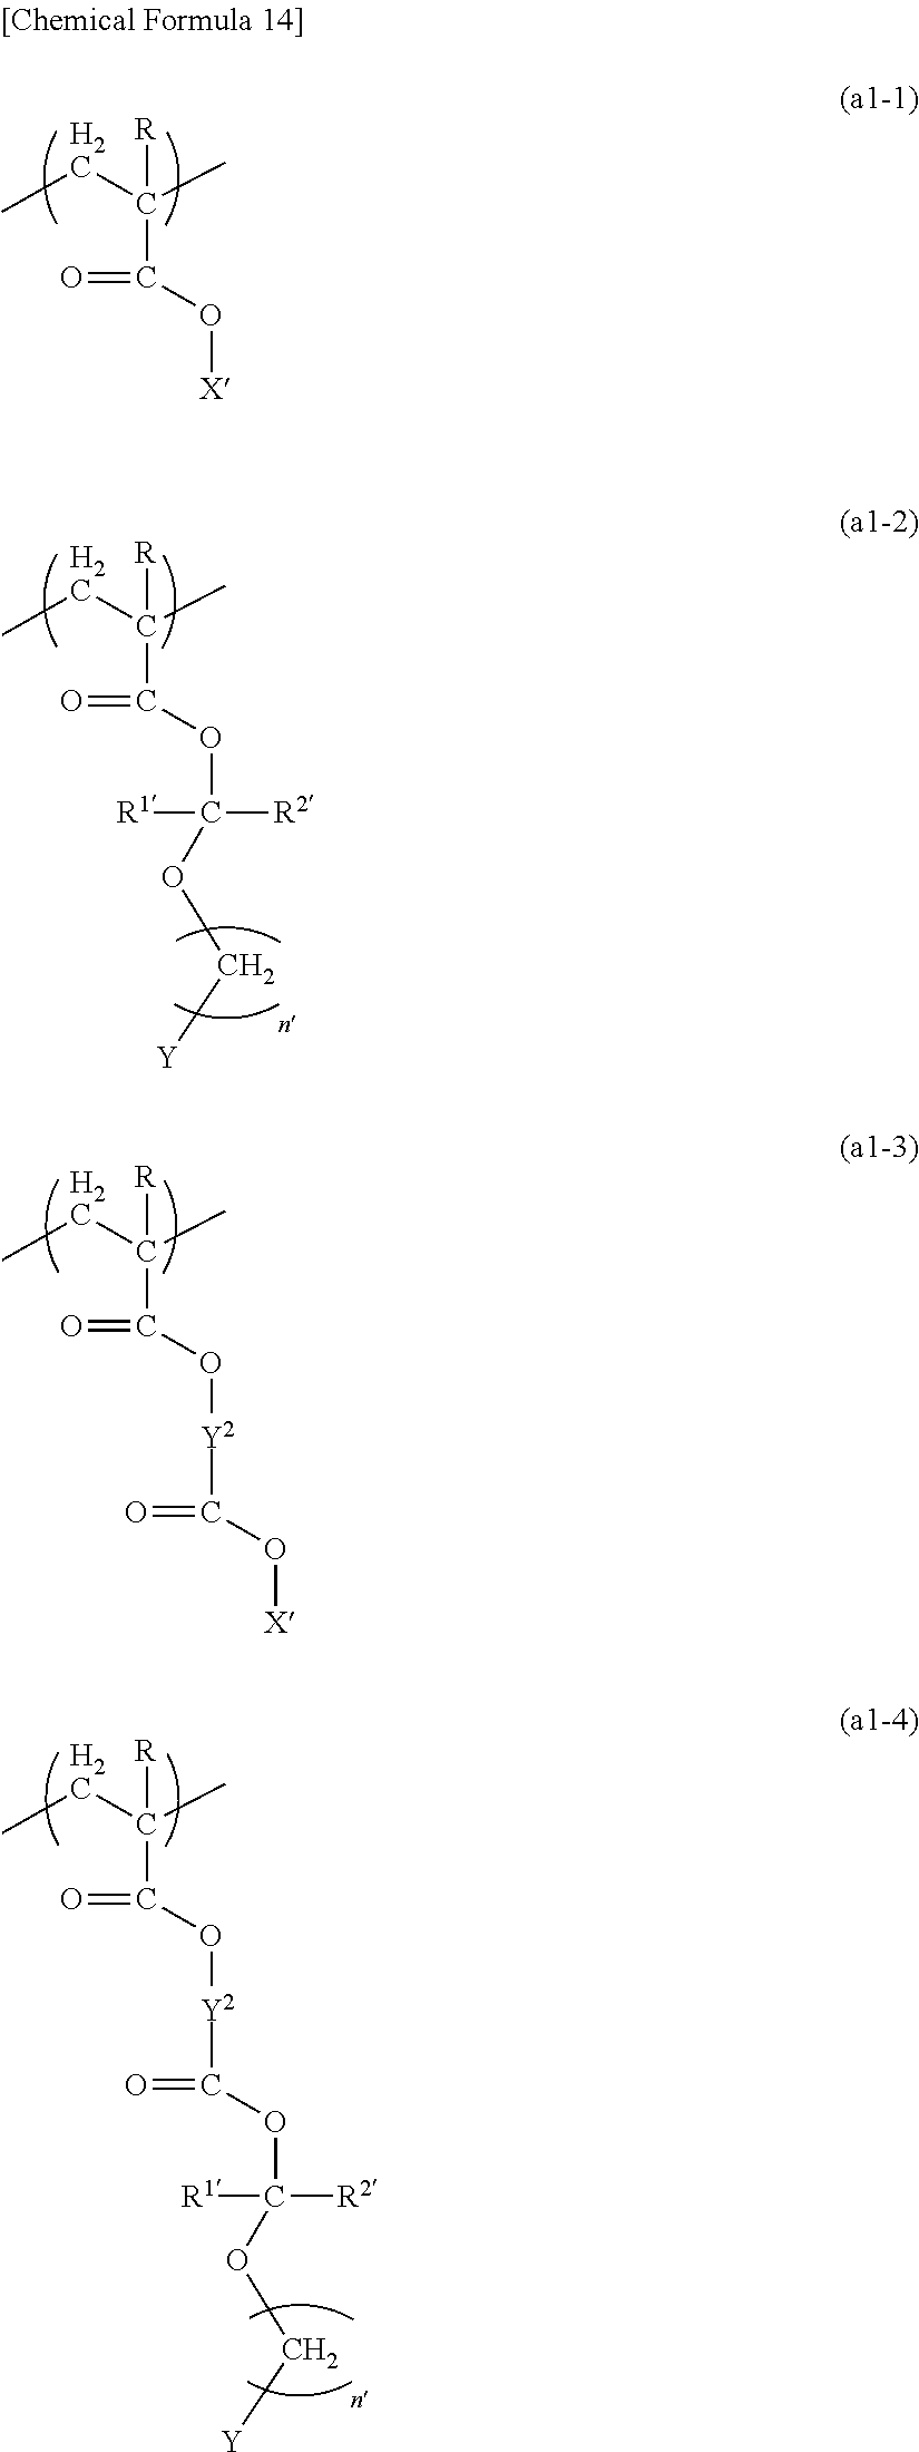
C(=O)(C(C)([R])CC)O[X].C(=O)(C(C)([R])CC)O[Y2]C(=O)O[X].C(=O)(C(C)([R])CC)OC([R2])([R1])OC[Y].C(=O)(C(C)([R])CC)O[Y2]C(=O)OC([R2])([R1])OC[Y]
